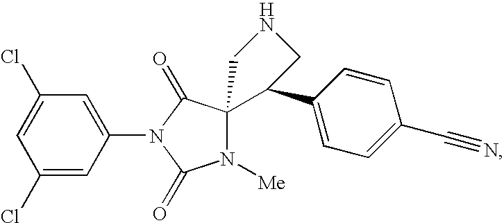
C1(Cl)=CC(Cl)=CC(N2C(=O)N([Me])C3(C2=O)C(C2=CC=C(C#N)C=C2)CNC3)=C1
